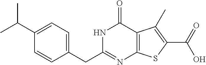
C1(C(C)C)=CC=C(CC2=NC3=C(C(=O)N2)C(C)=C(C(O)=O)S3)C=C1
